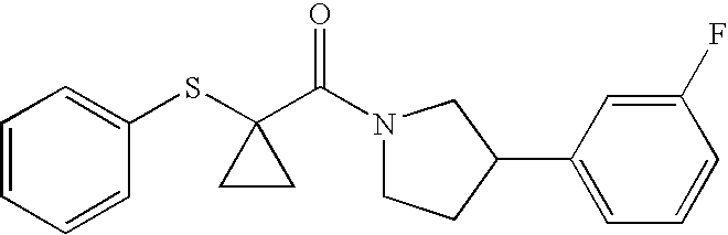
C1=CC=CC(SC2(C(=O)N3CCC(C4=CC=CC(F)=C4)C3)CC2)=C1
